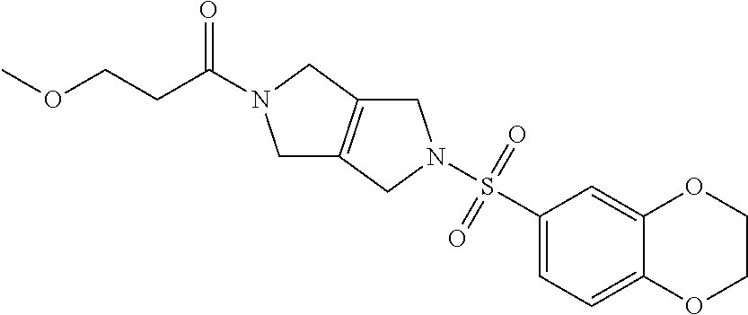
C1(S(=O)(=O)N2CC3=C(CN(C(CCOC)=O)C3)C2)=CC=C2C(=C1)OCCO2
